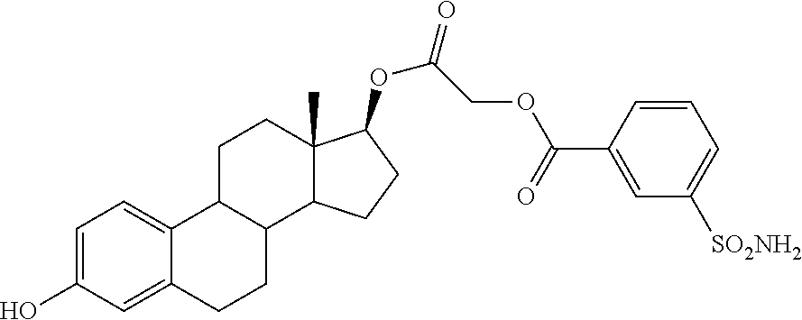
C1=C(O)C=C2C(=C1)C1C(CC2)C2C(C)(CC1)C(OC(=O)COC(C1=CC([SO2NH2])=CC=C1)=O)CC2
